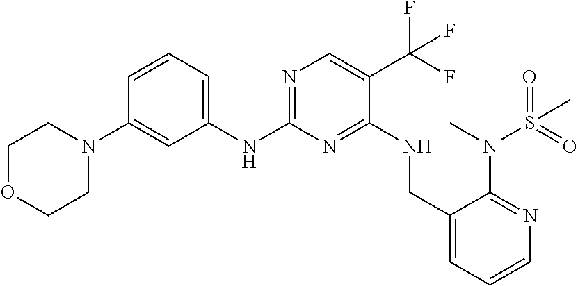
N(C1=NC=C(C(F)(F)F)C(NCC2=CC=CN=C2N(S(=O)(C)=O)C)=N1)C1=CC=CC(N2CCOCC2)=C1
